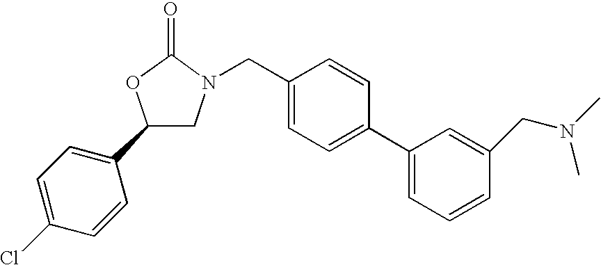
C1(C2=CC=C(Cl)C=C2)CN(CC2=CC=C(C3=CC=CC(CN(C)C)=C3)C=C2)C(=O)O1
